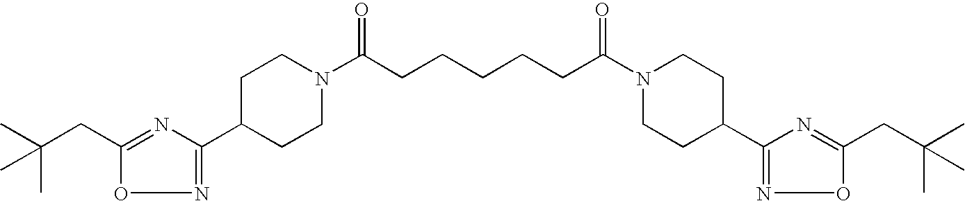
C(CC1=NC(C2CCN(C(CCCCCC(N3CCC(C4=NOC(CC(C)(C)C)=N4)CC3)=O)=O)CC2)=NO1)(C)(C)C
